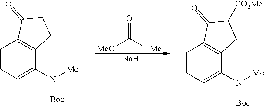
[MeO]C([OMe])=O.[Na].C12=C(C(N([Me])[Boc])=CC=C1)CCC2=O.C12=C(C(N([Me])[Boc])=CC=C1)CC([CO2Me])C2=O
